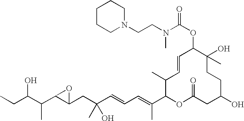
CCC(C(C1C(CC(C=CC=C(C2OC(=O)CC(O)CCC(O)(C)C(OC(=O)N(C)CCN3CCCCC3)C=CC2C)C)(O)C)O1)C)O
